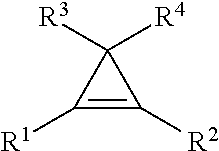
C1([R1])=C([R2])C1([R4])[R3]
